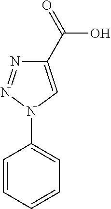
C1=CC=CC=C1N1N=NC(C(=O)O)=C1
